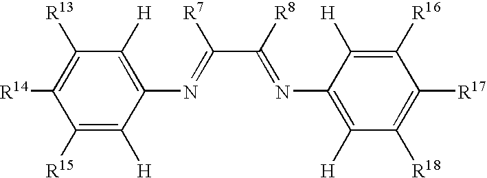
C1([R15])=C([H])C(N=C(C([R8])=NC2=C([H])C([R18])=C([R17])C([R16])=C2[H])[R7])=C([H])C([R13])=C1[R14]
